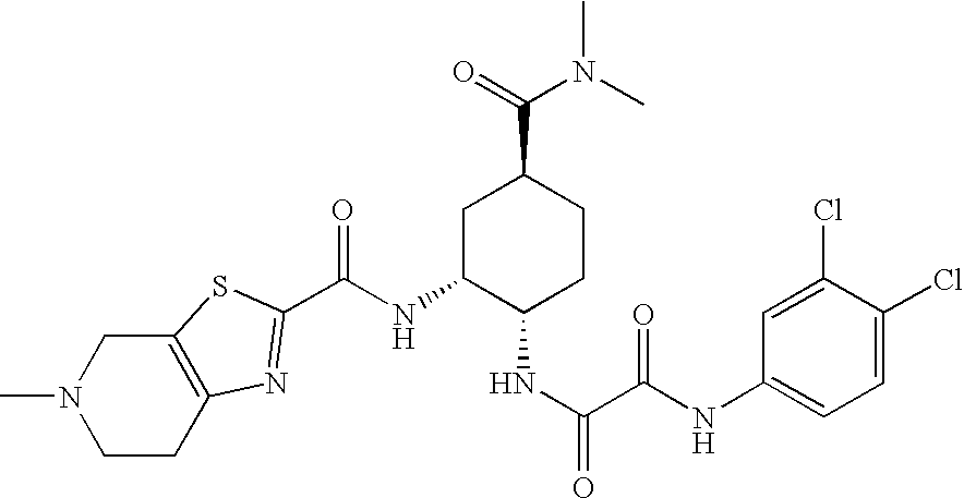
C1CC2=C(CN1C)SC(C(NC1C(NC(C(NC3=CC=C(Cl)C(Cl)=C3)=O)=O)CCC(C(=O)N(C)C)C1)=O)=N2
